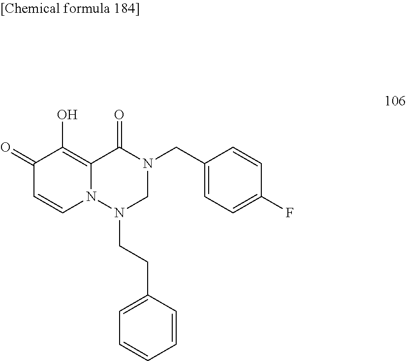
C1(=O)C=CN2C(=C1O)C(=O)N(CC1=CC=C(F)C=C1)CN2CCC1=CC=CC=C1
